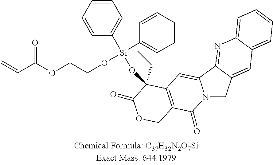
O=C(OCCO[Si](OC1(CC)C2=C(COC1=O)C(=O)N1CC3=CC4=CC=CC=C4N=C3C1=C2)(C1=CC=CC=C1)C1=CC=CC=C1)C=C
